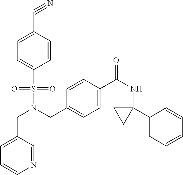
N1=CC(CN(S(C2=CC=C(C#N)C=C2)(=O)=O)CC2=CC=C(C(NC3(C4=CC=CC=C4)CC3)=O)C=C2)=CC=C1
